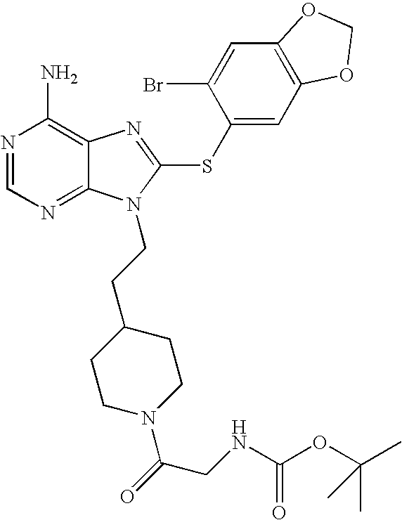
N1=CN=C2C(=C1N)N=C(SC1=CC3=C(C=C1Br)OCO3)N2CCC1CCN(C(=O)CNC(OC(C)(C)C)=O)CC1
